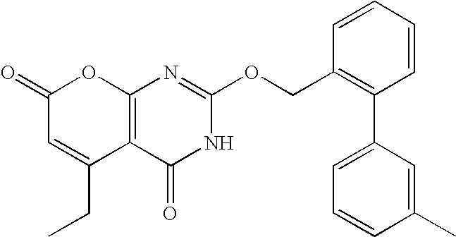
C12=C(C(=O)NC(OCC3=C(C4=CC=CC(C)=C4)C=CC=C3)=N1)C(CC)=CC(=O)O2
